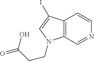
C12=C(C=NC=C1)N(CCC(O)=O)C=C2I
